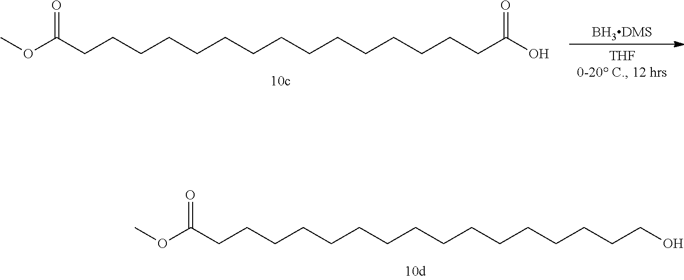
O=C(CCCCCCCCCCCCCCCCO)OC.O=C(CCCCCCCCCCCCCCCC(O)=O)OC.[BH3DMS]
